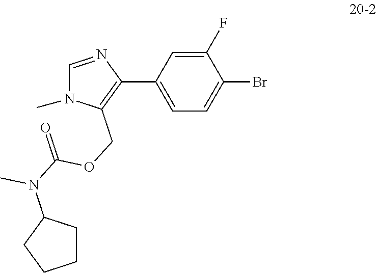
C1(F)=CC(C2=C(COC(N(C3CCCC3)C)=O)N(C)C=N2)=CC=C1Br
